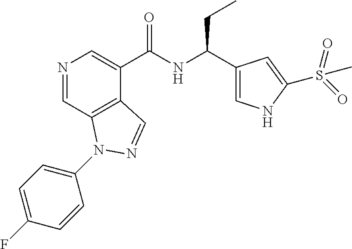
N1=CC2=C(C(C(NC(C3=CNC(S(=O)(=O)C)=C3)CC)=O)=C1)C=NN2C1=CC=C(F)C=C1
